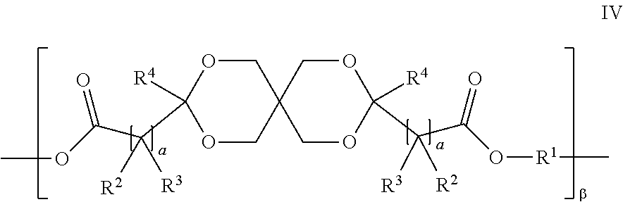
C1OC(C(C(=O)O[R1]C)([R3])[R2])([R4])OCC12COC(C(C(=O)OC)([R2])[R3])([R4])OC2
